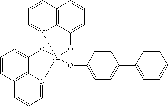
C1=CC2=C3C(=C1)O[Al]1(OC4=CC=C(C5=CC=CC=C5)C=C4)(N3=CC=C2)N2=CC=CC3=C2C(=CC=C3)O1
